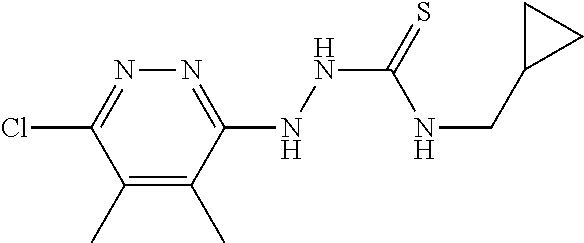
C1(C)=C(C)C(NNC(=S)NCC2CC2)=NN=C1Cl
